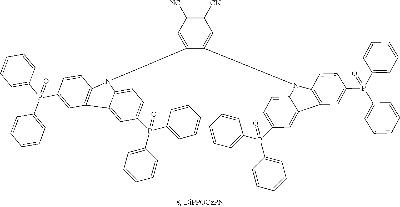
C1([CN])=C([NC])C=C(N2C3=C(C=C(P(C4=CC=CC=C4)(C4=CC=CC=C4)=O)C=C3)C3=CC(P(C4=CC=CC=C4)(C4=CC=CC=C4)=O)=CC=C32)C(N2C3=C(C=C(P(C4=CC=CC=C4)(C4=CC=CC=C4)=O)C=C3)C3=CC(P(C4=CC=CC=C4)(C4=CC=CC=C4)=O)=CC=C32)=C1
